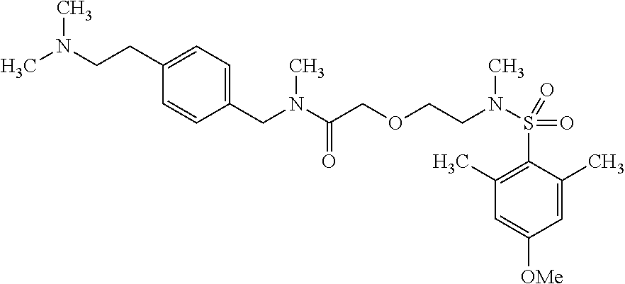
C1(CCN(C)C)=CC=C(CN(C(COCCN(C)S(C2=C(C)C=C([OMe])C=C2C)(=O)=O)=O)C)C=C1
